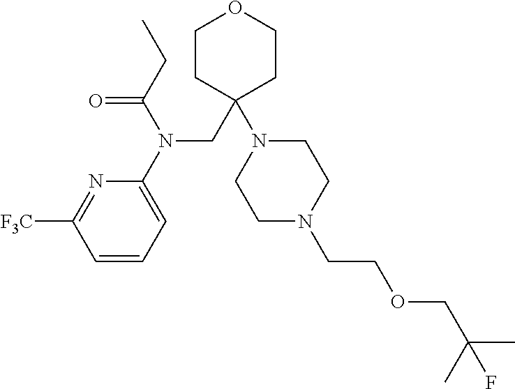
C1CC(CN(C2=CC=CC([F3C])=N2)C(CC)=O)(N2CCN(CCOCC(C)(C)F)CC2)CCO1
